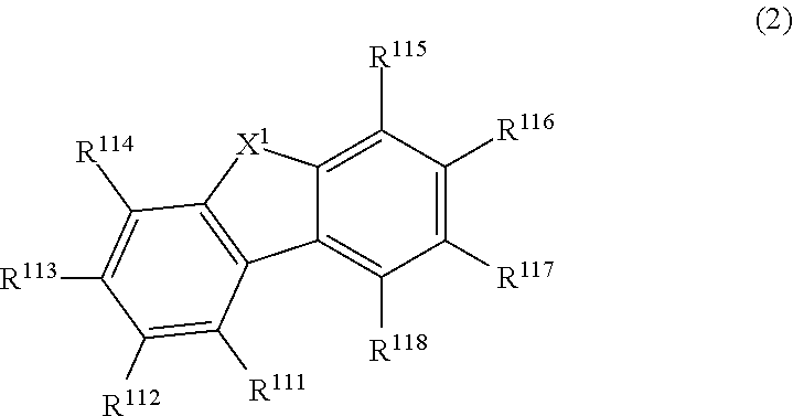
C1([R117])=C([R116])C([R115])=C2C(=C1[R118])C1=C([X1]2)C([R114])=C([R113])C([R112])=C1[R111]
